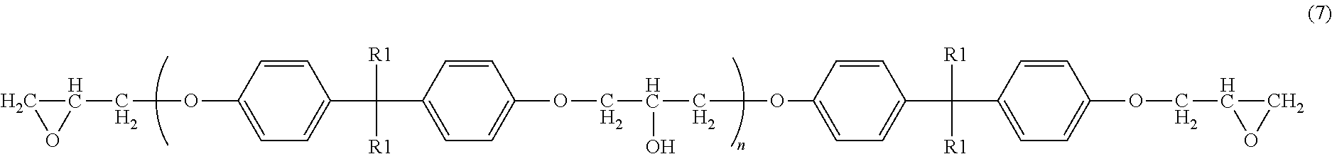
C1=C(OCC2CO2)C=CC(C(C2=CC=C(OCC(O)COC3=CC=C(C(C4=CC=C(OCC5CO5)C=C4)([R1])[R1])C=C3)C=C2)([R1])[R1])=C1
